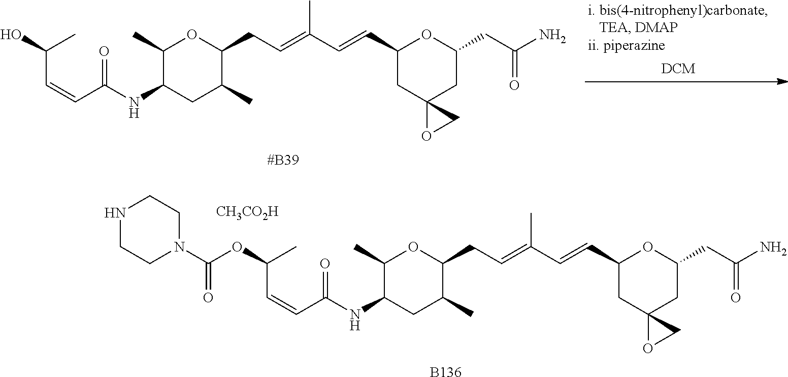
C(C=CC(NC1CC(C)C(CC=C(C=CC2CC3(CC(CC(=O)N)O2)OC3)C)OC1C)=O)(OC(N1CCNCC1)=O)C.[B136].[CH3CO2H].C(C=CC(NC1CC(C)C(CC=C(C=CC2CC3(CC(CC(=O)N)O2)OC3)C)OC1C)=O)(O)C
